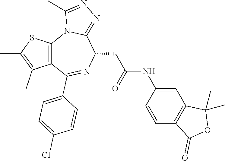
C12=C(SC(C)=C1C)N1C(=NN=C1C)C(CC(NC1=CC3=C(C=C1)C(=O)OC3(C)C)=O)N=C2C1=CC=C(Cl)C=C1
